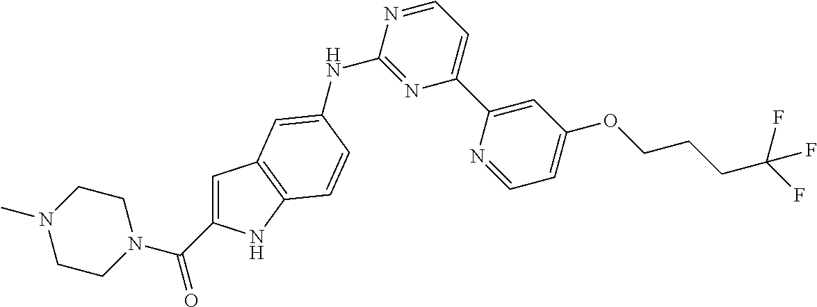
C1=C(C(N2CCN(C)CC2)=O)NC2=C1C=C(NC1=NC(C3=CC(OCCCC(F)(F)F)=CC=N3)=CC=N1)C=C2
